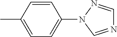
C1=CC(C)=CC=C1N1C=NC=N1
